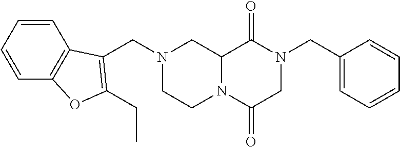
C12N(C(=O)CN(CC3=CC=CC=C3)C1=O)CCN(CC1=C(CC)OC3=C1C=CC=C3)C2
